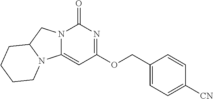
C1([CN])=CC=C(COC2=NC(=O)N3C(=C2)N2C(C3)CCCC2)C=C1
